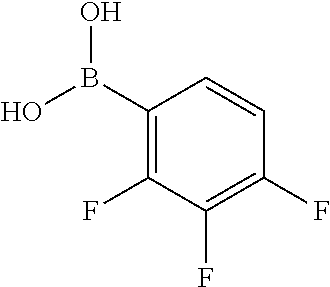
C1(B(O)O)=C(F)C(F)=C(F)C=C1
